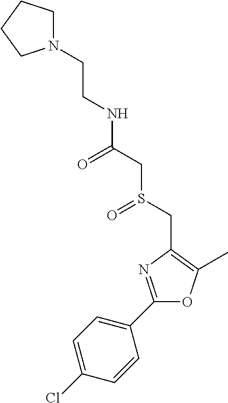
C(CN1CCCC1)NC(CS(CC1=C(C)OC(C2=CC=C(Cl)C=C2)=N1)=O)=O
